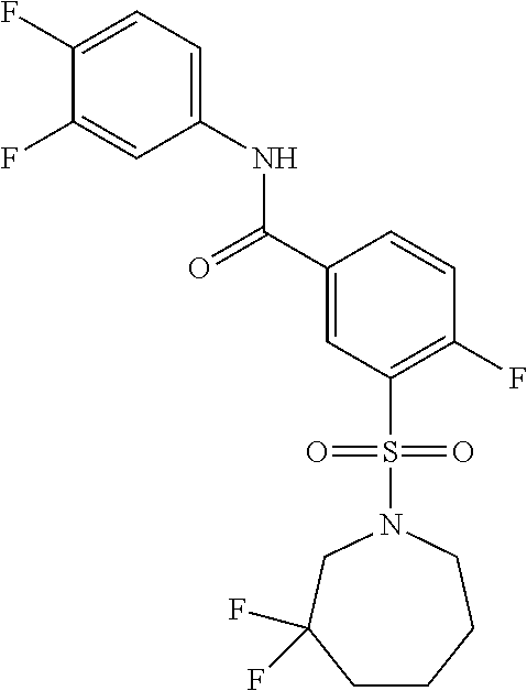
C(C1=CC(S(N2CCCCC(F)(F)C2)(=O)=O)=C(F)C=C1)(=O)NC1=CC=C(F)C(F)=C1
